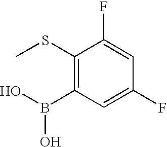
C1(SC)=C(B(O)O)C=C(F)C=C1F
